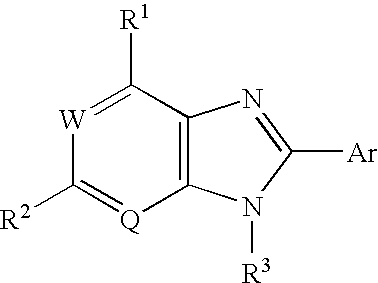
[W]1=C([R1])C2=C([Q]=C1[R2])N([R3])C([Ar])=N2
